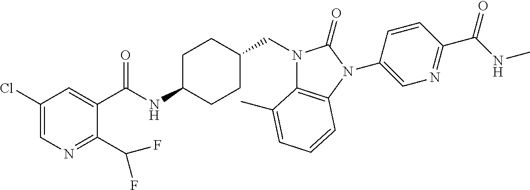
C1(Cl)=CN=C(C(F)F)C(C(NC2CCC(CN3C4=C(N(C5=CN=C(C(NC)=O)C=C5)C3=O)C=CC=C4C)CC2)=O)=C1
